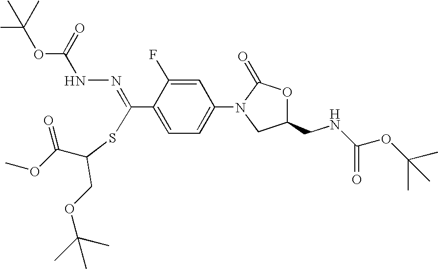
C(C1=CC=C(N2CC(CNC(OC(C)(C)C)=O)OC2=O)C=C1F)(=NNC(OC(C)(C)C)=O)SC(C(OC)=O)COC(C)(C)C
